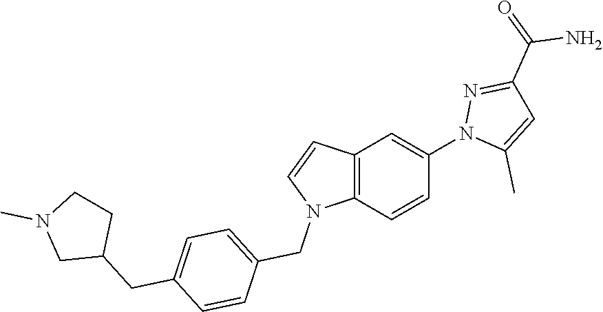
C12=C(C=CC(N3C(C)=CC(C(N)=O)=N3)=C1)N(CC1=CC=C(CC3CCN(C)C3)C=C1)C=C2
